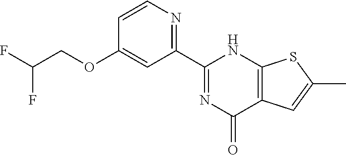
C1=CN=C(C2=NC(=O)C3=C(N2)SC(C)=C3)C=C1OCC(F)F
